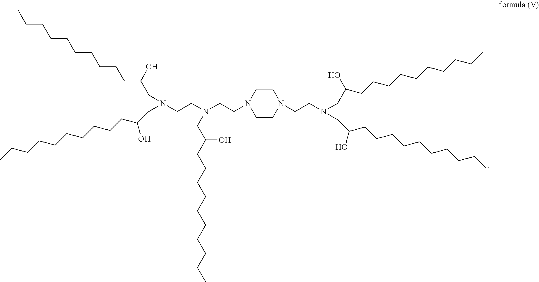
C1CN(CCN(CCN(CC(CCCCCCCCCC)O)CC(CCCCCCCCCC)O)CC(CCCCCCCCCC)O)CCN1CCN(CC(CCCCCCCCCC)O)CC(CCCCCCCCCC)O
